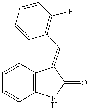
C1(=O)C(=CC2=C(F)C=CC=C2)C2=C(N1)C=CC=C2
